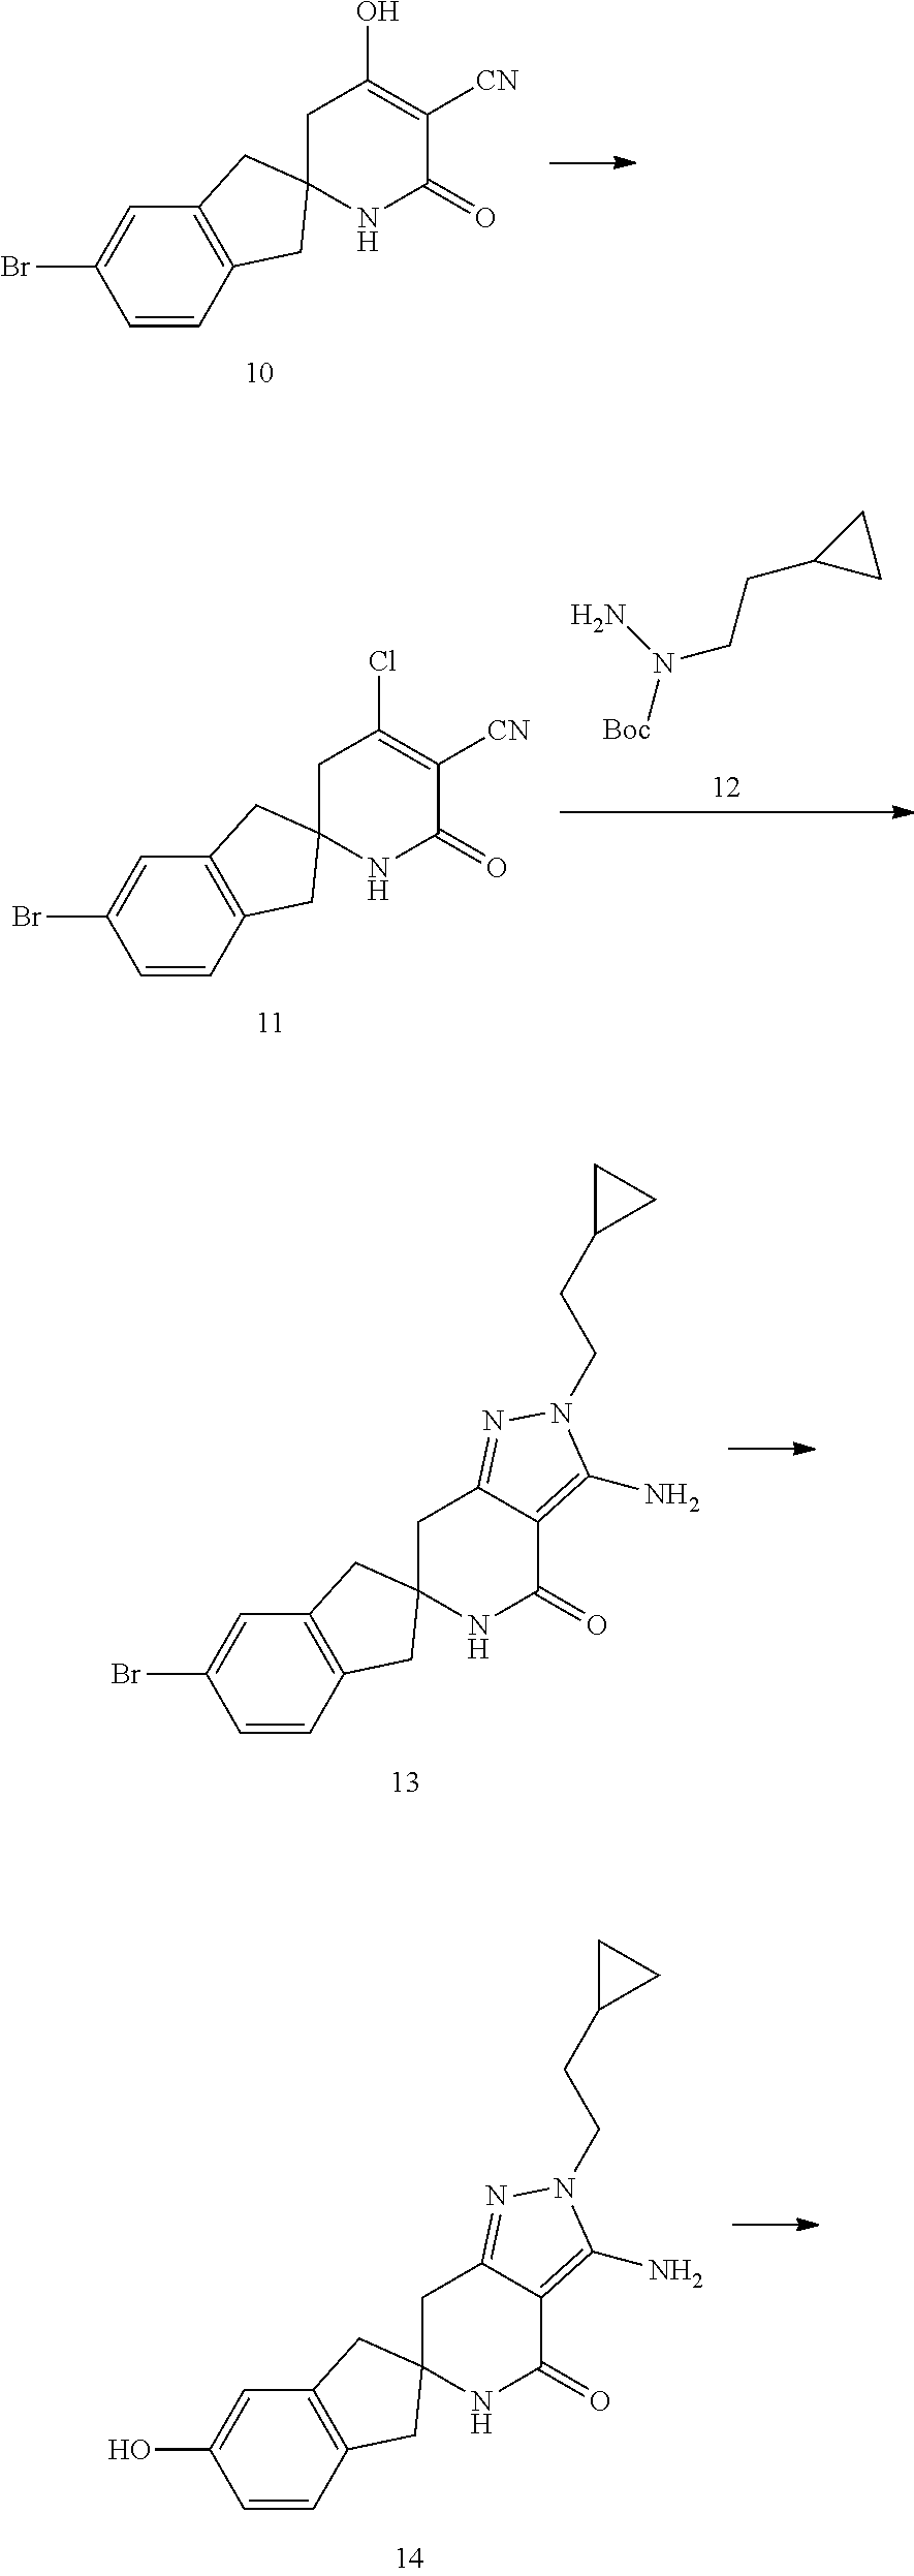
C1=CC2=C(C=C1Br)CC1(C2)CC(O)=C([CN])C(=O)N1.C1=CC2=C(C=C1Br)CC1(C2)CC(Cl)=C([CN])C(=O)N1.N([Boc])(N)CCC1CC1.C1=CC2=C(C=C1Br)CC1(C2)CC2=NN(CCC3CC3)C(N)=C2C(=O)N1.C1=CC2=C(C=C1O)CC1(C2)CC2=NN(CCC3CC3)C(N)=C2C(=O)N1
